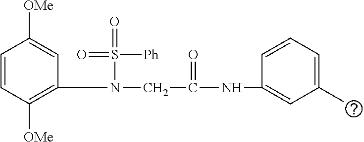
C1(N(S(=O)([Ph])=O)CC(=O)NC2=CC(C)=CC=C2)=C([OMe])C=CC([OMe])=C1
